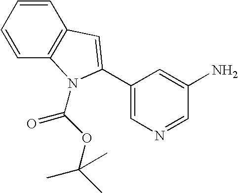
C1=CC=CC2=C1C=C(C1=CN=CC(N)=C1)N2C(OC(C)(C)C)=O
